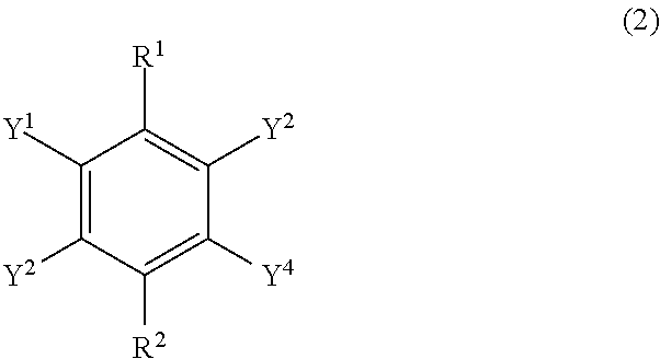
C1([Y1])=C([Y2])C([R2])=C([Y4])C([Y2])=C1[R1]
